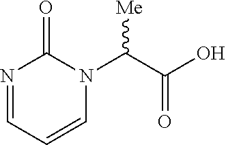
N1=CC=CN(C(C(O)=O)[Me])C1=O
